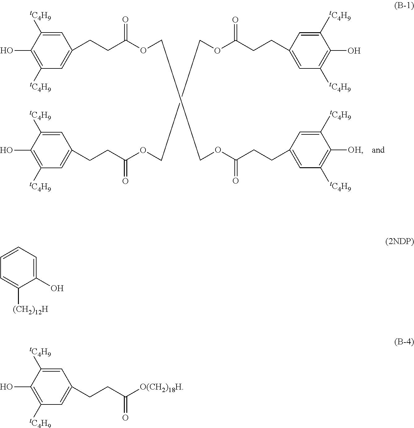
C1([tC4H9])=C(O)C([tC4H9])=CC(CCC(OCCOC(CCC2=CC([tC4H9])=C([OH])C([tC4H9])=C2)=O)=O)=C1.C1([tC4H9])=C(O)C([tC4H9])=CC(CCC(OCCOC(CCC2=CC([tC4H9])=C(O)C([tC4H9])=C2)=O)=O)=C1.C1=CC=C(O)C([(CH2)12H])=C1.C1([tC4H9])=C(O)C([tC4H9])=CC(CCC([O(CH2)18H])=O)=C1
